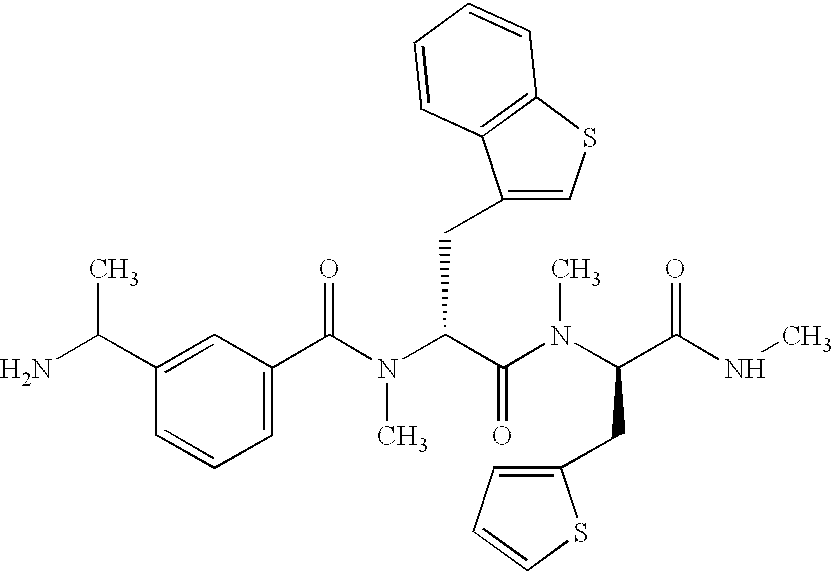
C1(C(N(C(C(N(C)C(CC2=CC=CS2)C(NC)=O)=O)CC2=CSC3=C2C=CC=C3)C)=O)=CC=CC(C(N)C)=C1
